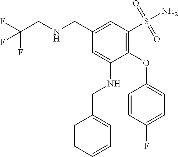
C1(CNCC(F)(F)F)=CC(S(=O)(=O)N)=C(OC2=CC=C(F)C=C2)C(NCC2=CC=CC=C2)=C1
